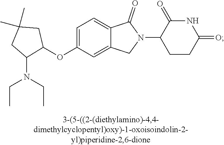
C1=C(OC2CC(C)(C)CC2N(CC)CC)C=C2C(=C1)C(=O)N(C1CCC(=O)NC1=O)C2
